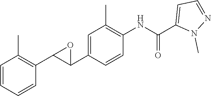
C1=CC=CC(C2C(C3=CC(C)=C(NC(C4=CC=NN4C)=O)C=C3)O2)=C1C
